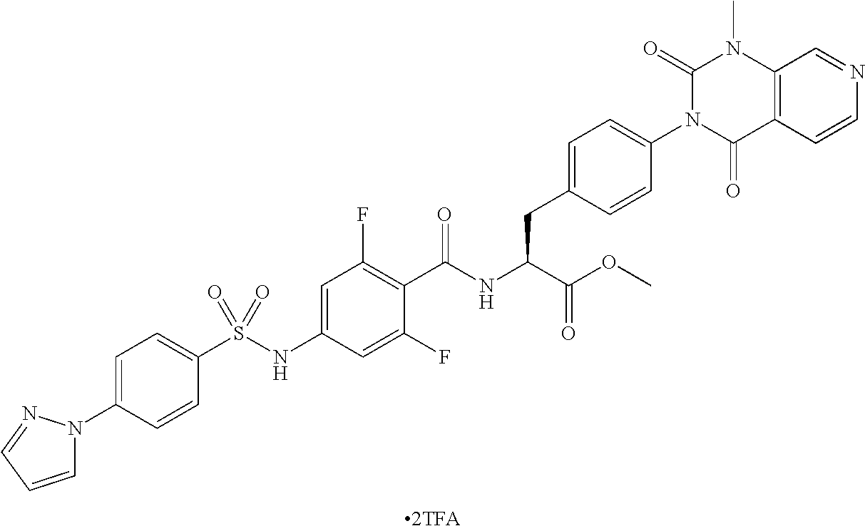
C1=CC=NN1C1=CC=C(S(NC2=CC(F)=C(C(NC(C(OC)=O)CC3=CC=C(N4C(=O)C5=C(N(C)C4=O)C=NC=C5)C=C3)=O)C(F)=C2)(=O)=O)C=C1
